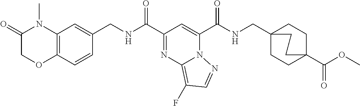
C12=C(C=CC(CNC(C3=NC4=C(F)C=NN4C(C(NCC45CCC(C(OC)=O)(CC4)CC5)=O)=C3)=O)=C1)OCC(=O)N2C
